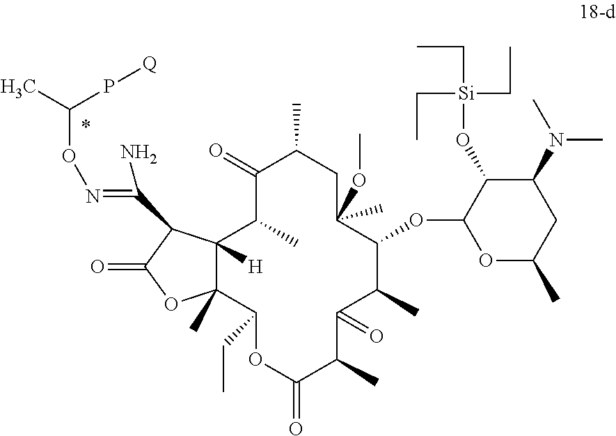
C1(=O)C(C)C2([H])C(C)(C(CC)OC(=O)C(C)C(=O)C(C)C(OC3OC(C)CC(N(C)C)C3O[Si](CC)(CC)CC)C(OC)(C)CC1C)OC(=O)C2C(N)=NOC(C)P[Q]
